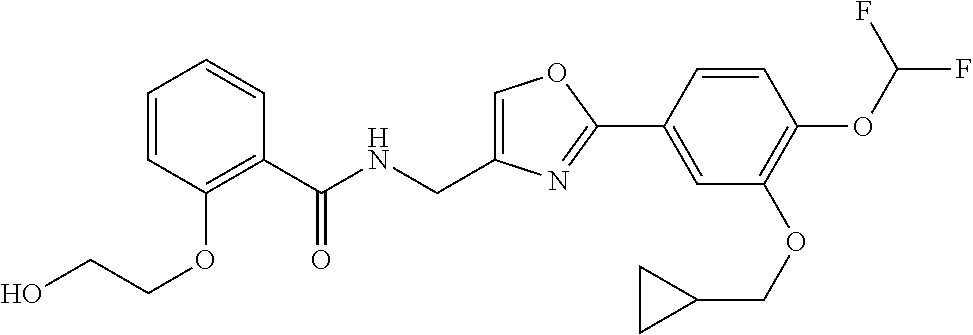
C1=CC(OCCO)=C(C(NCC2=COC(C3=CC(OCC4CC4)=C(OC(F)F)C=C3)=N2)=O)C=C1
